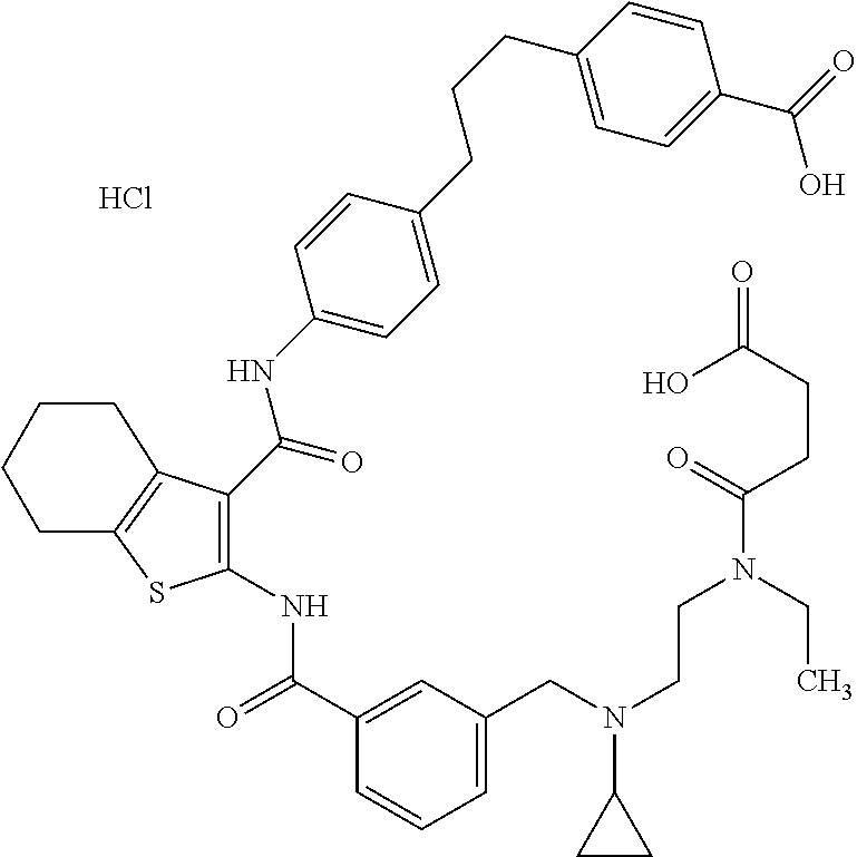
Cl.C1(C(=O)NC2=C(C(NC3=CC=C(CCCC4=CC=C(C(=O)O)C=C4)C=C3)=O)C3=C(S2)CCCC3)=CC(CN(CCN(CC)C(CCC(=O)O)=O)C2CC2)=CC=C1
